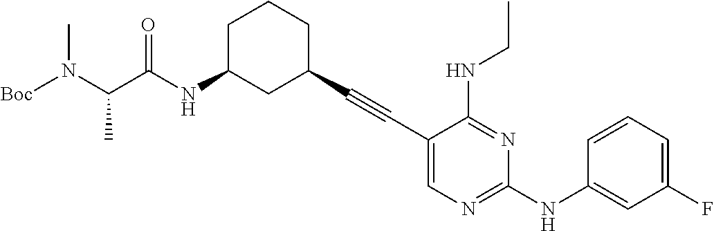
[Boc]N(C(C(NC1CC(C#CC2=CN=C(NC3=CC(F)=CC=C3)N=C2NCC)CCC1)=O)C)C
